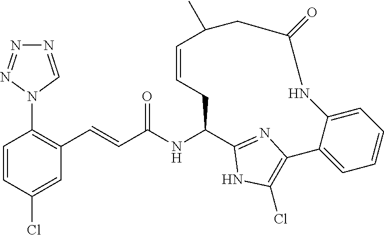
C1=CC(Cl)=CC(C=CC(=O)NC2C3=NC(=C(Cl)N3)C3=CC=CC=C3NC(=O)CC(C)C=CC2)=C1N1C=NN=N1
